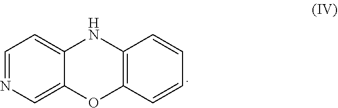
C1=NC=C2C(=C1)NC1=C(O2)C=CC=C1
